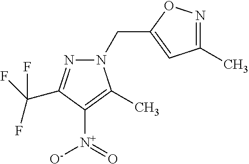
N1(CC2=CC(C)=NO2)N=C(C(F)(F)F)C([N+](=O)[O-])=C1C
